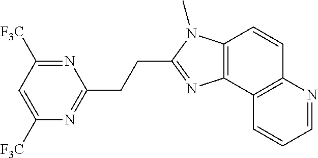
C1([F3C])=CC([F3C])=NC(CCC2=NC3=C(N2C)C=CC2=C3C=CC=N2)=N1
